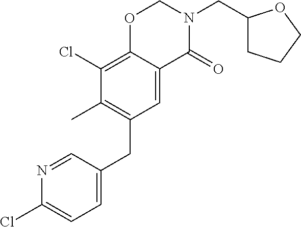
C(C1=C(C)C(Cl)=C2C(=C1)C(=O)N(CC1CCCO1)CO2)C1=CC=C(Cl)N=C1
